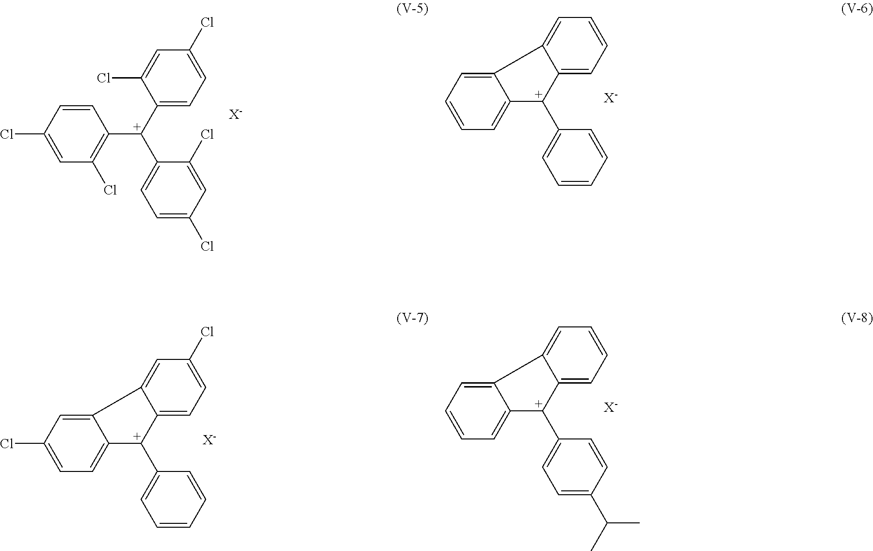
C1([C+](C2=C(Cl)C=C(Cl)C=C2)C2=CC=C(Cl)C=C2Cl)=CC=C(Cl)C=C1Cl.[X-].C12=CC=CC=C1C1=CC=CC=C1[C+]2C1=CC=CC=C1.[X-].C12=CC=C(Cl)C=C1C1=CC(Cl)=CC=C1[C+]2C1=CC=CC=C1.[X-].C12=CC=CC=C1C1=CC=CC=C1[C+]2C1=CC=C(C(C)C)C=C1.[X-]
